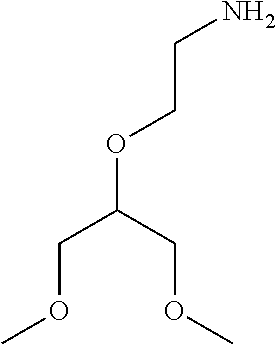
C(COC(COC)COC)N
